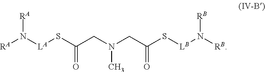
[RA]N([LA]SC(CN(CC(S[LB]N([RB])[RB])=O)C)=O)[RA]
